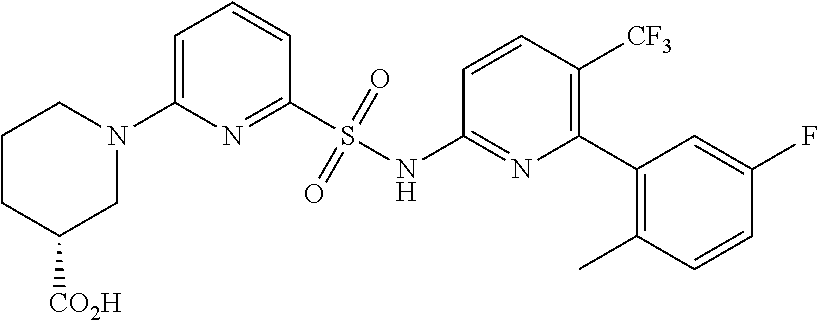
C1CC([CO2H])CN(C2=CC=CC(S(NC3=NC(C4=C(C)C=CC(F)=C4)=C([CF3])C=C3)(=O)=O)=N2)C1
